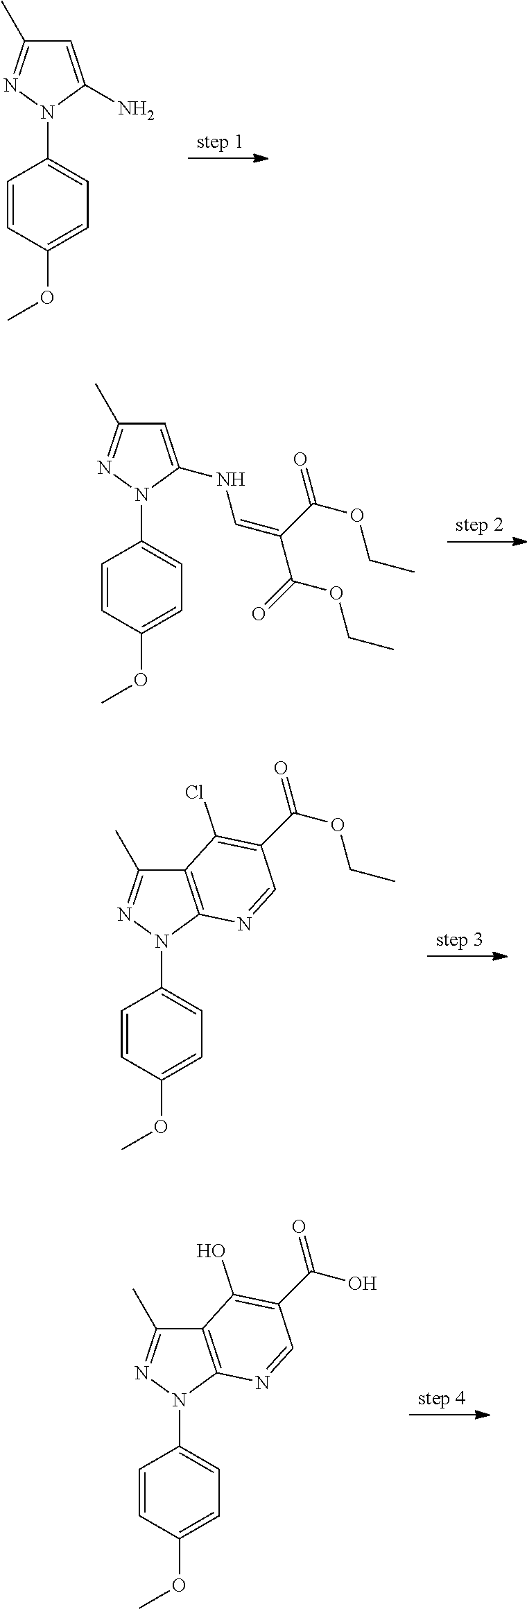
C1=CC(OC)=CC=C1N1C(N)=CC(C)=N1.C1=CC(OC)=CC=C1N1C(NC=C(C(OCC)=O)C(OCC)=O)=CC(C)=N1.C1=CC(OC)=CC=C1N1C2=C(C(C)=N1)C(Cl)=C(C(=O)OCC)C=N2.C1=CC(OC)=CC=C1N1C2=C(C(C)=N1)C(O)=C(C(=O)O)C=N2
